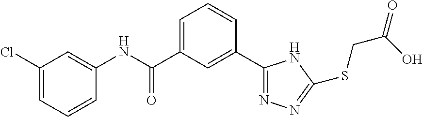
C1(C(NC2=CC(Cl)=CC=C2)=O)=CC=CC(C2=NN=C(SCC(O)=O)N2)=C1
